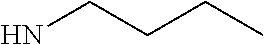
NCCCC
